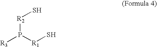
[R2](P([R3])[R1]S)S
